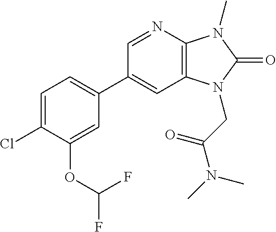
C1(C2=CC=C(Cl)C(OC(F)F)=C2)=CC2=C(N=C1)N(C)C(=O)N2CC(N(C)C)=O
